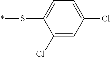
C1(Cl)=CC(Cl)=CC=C1S*
